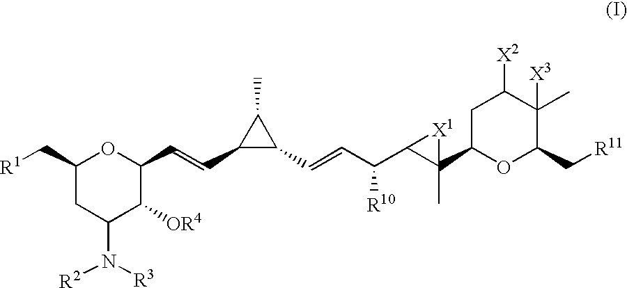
C1(C[R1])CC(N([R3])[R2])C([OR4])C(C=CC2C(C=CC(C3C(C)(C4OC(C[R11])C(C)([X3])C([X2])C4)[X1]3)[R10])C2C)O1
